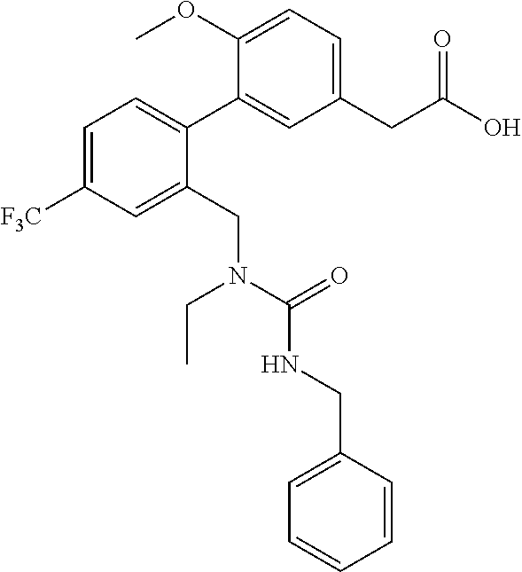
C1(CC(O)=O)=CC=C(OC)C(C2=CC=C([F3C])C=C2CN(CC)C(=O)NCC2=CC=CC=C2)=C1
